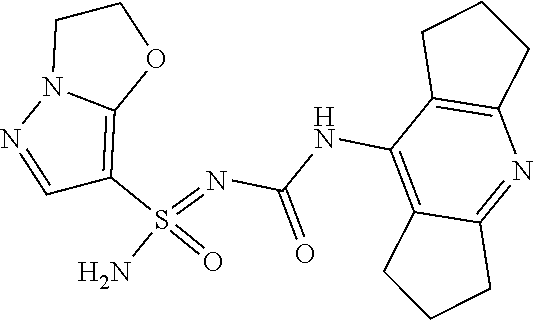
C(NC1=C2C(=NC3=C1CCC3)CCC2)(N=S(N)(=O)C1=C2N(N=C1)CCO2)=O
